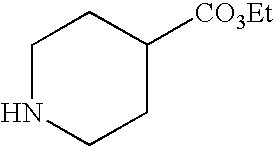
C1NCCC([CO3Et])C1
